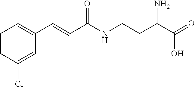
C1=CC(Cl)=CC(C=CC(NCCC(C(=O)O)N)=O)=C1
